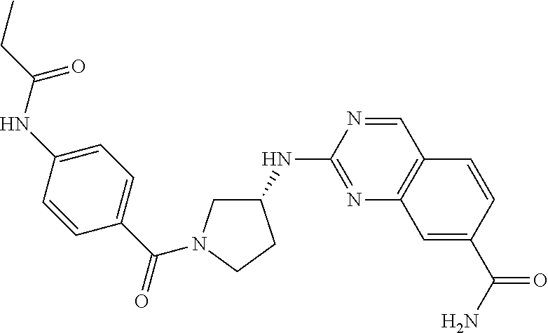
C1(NC2=NC3=C(C=N2)C=CC(C(N)=O)=C3)CN(C(C2=CC=C(NC(=O)CC)C=C2)=O)CC1
